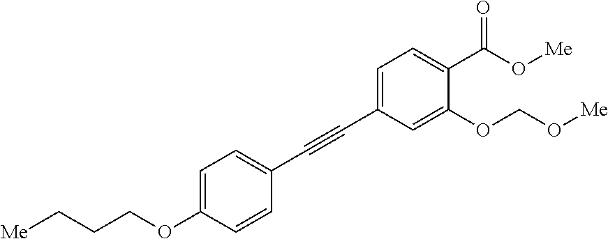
C1=C(C#CC2=CC=C(OCCC[Me])C=C2)C=C(OCO[Me])C(C(O[Me])=O)=C1
